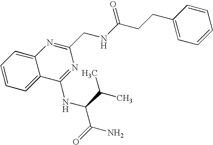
C1=CC=C2C(=C1)N=C(CNC(CCC1=CC=CC=C1)=O)N=C2NC(C(=O)N)C(C)C
